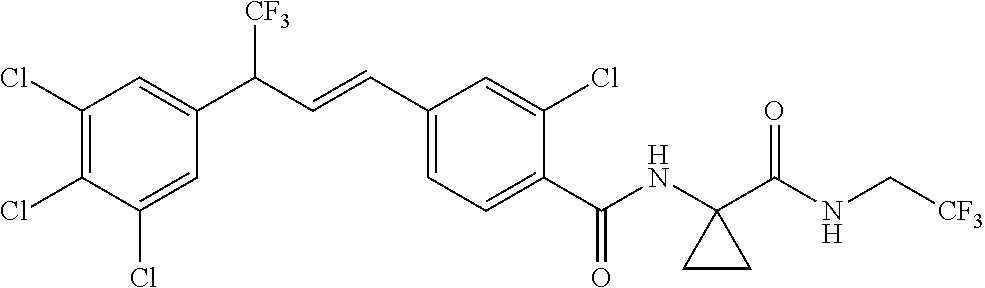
C1(Cl)=C(Cl)C(Cl)=CC(C(C=CC2=CC=C(C(NC3(C(NC[CF3])=O)CC3)=O)C(Cl)=C2)[CF3])=C1
